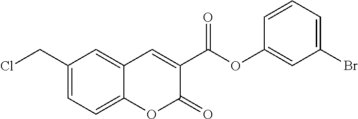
C1(CCl)=CC=C2C(=C1)C=C(C(OC1=CC(Br)=CC=C1)=O)C(=O)O2
